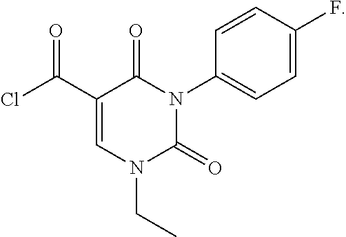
C1=C(F)C=CC(N2C(=O)C(C(Cl)=O)=CN(CC)C2=O)=C1
